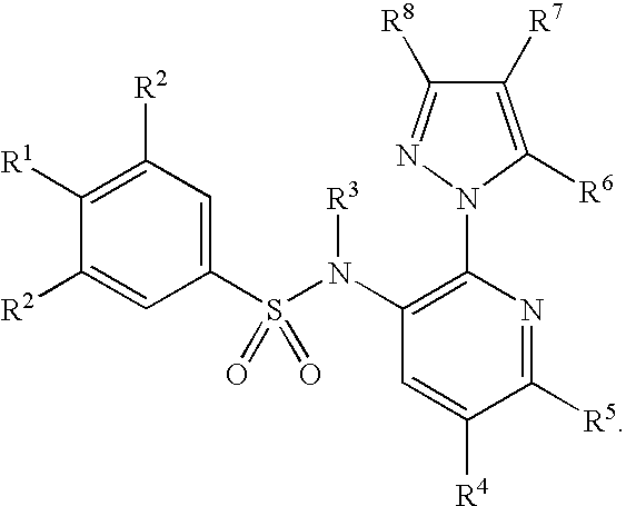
C1([R1])=C([R2])C=C(S(N(C2=C(N3C([R6])=C([R7])C([R8])=N3)N=C([R5])C([R4])=C2)[R3])(=O)=O)C=C1[R2]
